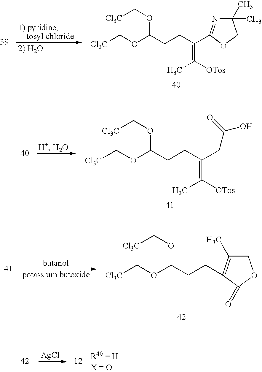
[Cl3C]COC(OC[Cl3C])CCC(=C([OTos])C)C1=NC(C)(C)CO1.[Cl3C]COC(OC[Cl3C])CCC1=C(C)COC1=O.[AgCl].[Cl3C]COC(OC[Cl3C])CCC(=C([OTos])C)CC(O)=O
